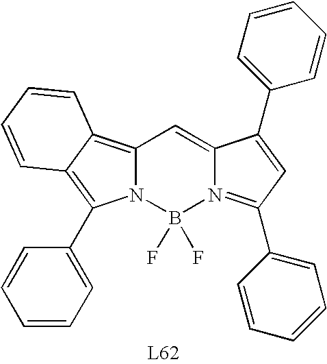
C12=C3C(=C(C4=CC=CC=C4)N1B(F)(F)N1=C(C4=CC=CC=C4)C=C(C4=CC=CC=C4)C1=C2)C=CC=C3
